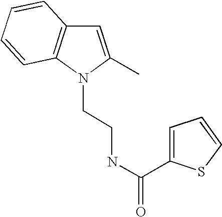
C1=C(C)N(CCNC(=O)C2=CC=CS2)C2=C1C=CC=C2
